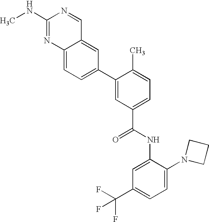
C12=CC=C(C3=CC(C(NC4=CC(C(F)(F)F)=CC=C4N4CCC4)=O)=CC=C3C)C=C1C=NC(NC)=N2
